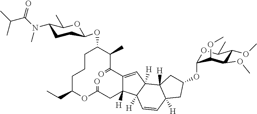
C1C(CC)OC(=O)CC2([H])C(=CC3([H])C2([H])C=CC2([H])C3([H])CC(OC3OC(C)C(OC)C(OC)C3OC)C2)C(=O)C(C)C(OC2CCC(N(C(=O)C(C)C)C)C(C)O2)CC1
